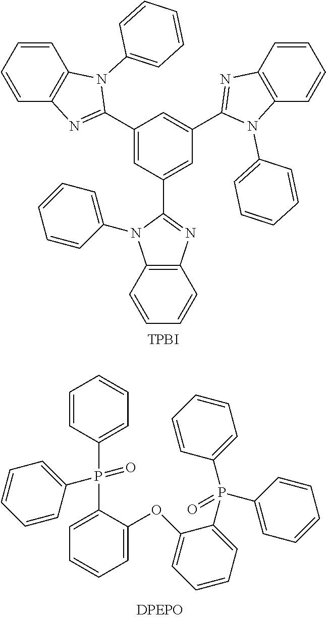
C12=C(C=CC=C1)N(C1=CC=CC=C1)C(C1=CC(C3=NC4=C(C=CC=C4)N3C3=CC=CC=C3)=CC(C3=NC4=C(C=CC=C4)N3C3=CC=CC=C3)=C1)=N2.[TPBI].C1=CC(P(=O)(C2=CC=CC=C2)C2=CC=CC=C2OC2=CC=CC=C2P(C2=CC=CC=C2)(C2=CC=CC=C2)=O)=CC=C1
